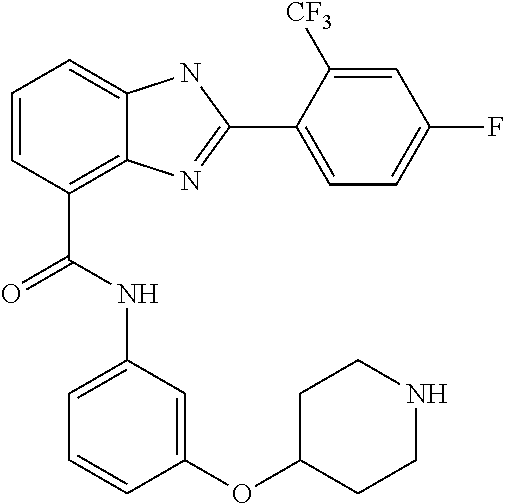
C1=CC(C(NC2=CC=CC(OC3CCNCC3)=C2)=O)=C2C(=C1)NC(C1=CC=C(F)C=C1[CF3])=N2
